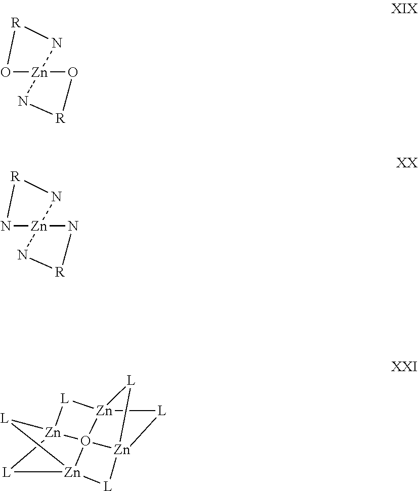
[Zn]12(O[R]N1)O[R]N2.[Zn]12(N[R]N1)N[R]N2.[Zn]123[L][Zn]45O16[Zn]([L][Zn]6([L]4)[L]5)([L]2)[L]3
